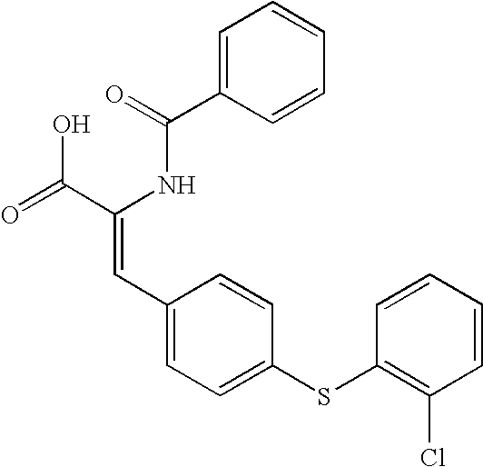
C1=C(C(=O)NC(C(=O)O)=CC2=CC=C(SC3=C(Cl)C=CC=C3)C=C2)C=CC=C1
